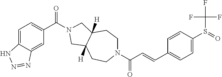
C1=C2C(=CC(C(=O)N3CC4([H])C([H])(C3)CCN(C(C=CC3=CC=C(S(=O)C(F)(F)F)C=C3)=O)CC4)=C1)N=NN2
